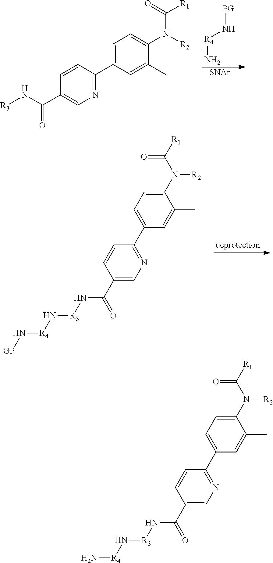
N[R4]N[PG].[SNAr].C1=CC(C2=CC=C(N(C([R1])=O)[R2])C(C)=C2)=NC=C1C(=O)N[R3].N([R2])(C1=CC=C(C2=NC=C(C(N[R3]N[R4]N[GP])=O)C=C2)C=C1C)C(=O)[R1].N([R2])(C1=CC=C(C2=NC=C(C(N[R3]N[R4]N)=O)C=C2)C=C1C)C(=O)[R1]
